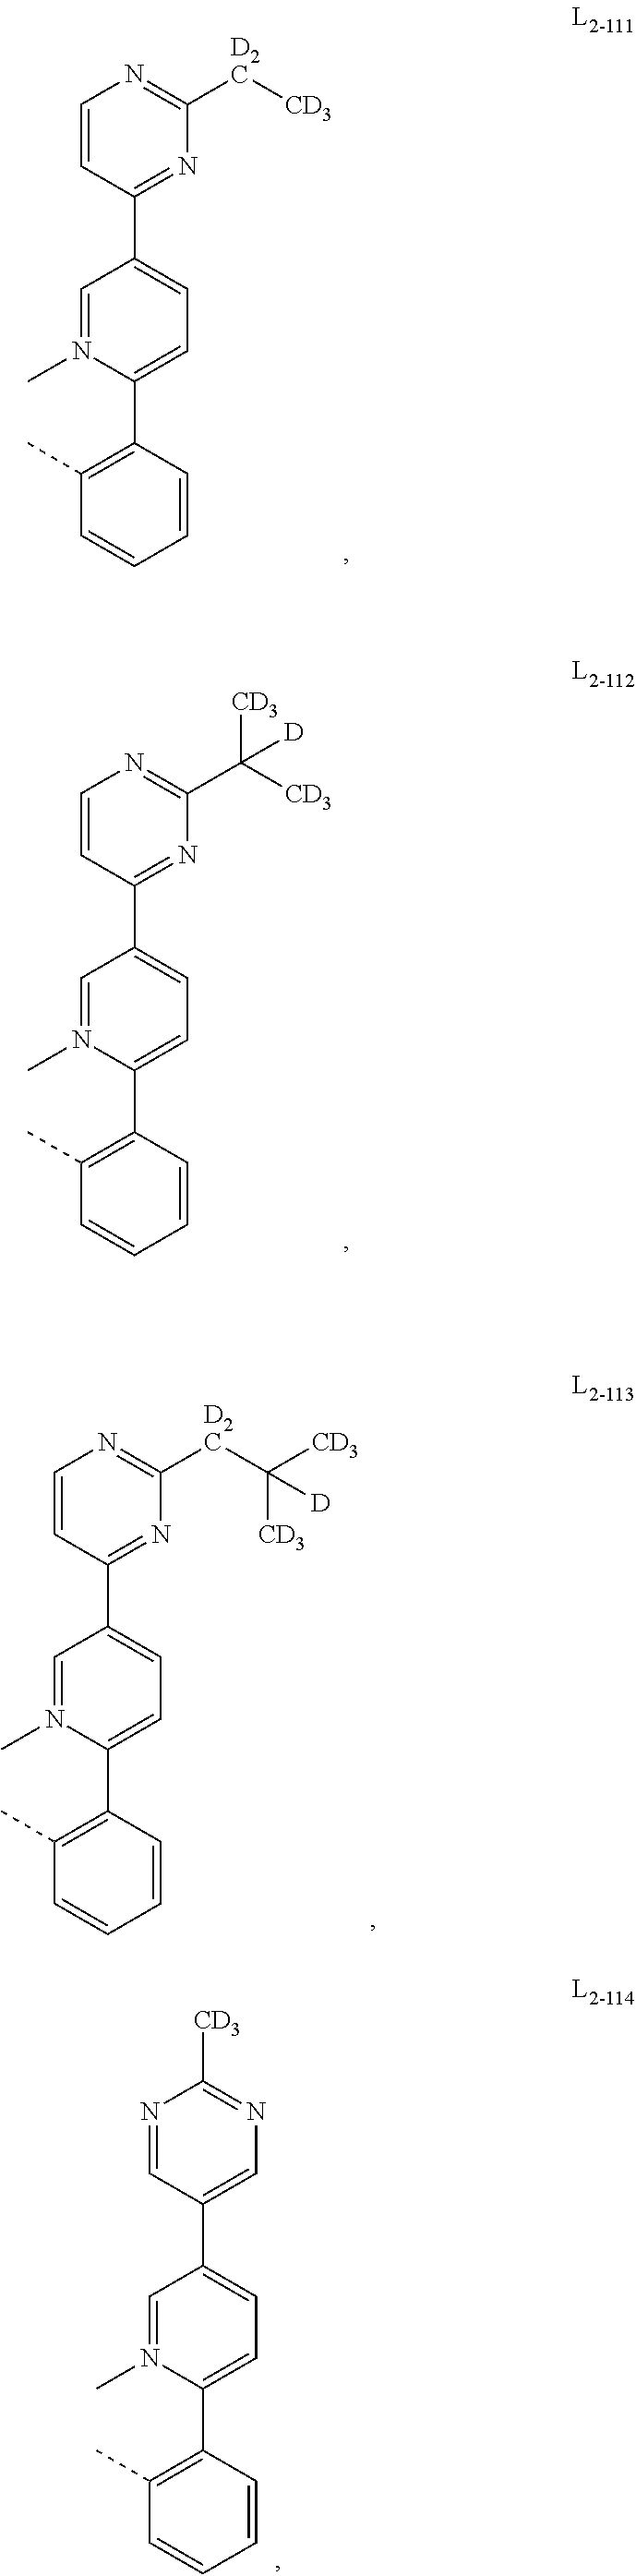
C1(C2=NC([D2C][CD3])=NC=C2)=CC=C(C2=C(C)C=CC=C2)N(C)=C1.C1(C2=NC(C([CD3])([CD3])[D])=NC=C2)=CC=C(C2=C(C)C=CC=C2)N(C)=C1.C1(C2=NC([D2C]C([CD3])([CD3])[D])=NC=C2)=CC=C(C2=C(C)C=CC=C2)N(C)=C1.C1(C2=CN=C([CD3])N=C2)=CC=C(C2=C(C)C=CC=C2)N(C)=C1
